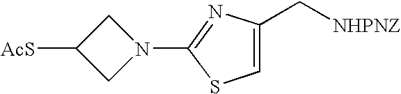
[AcS]C1CN(C2=NC(C[NHPNZ])=CS2)C1
